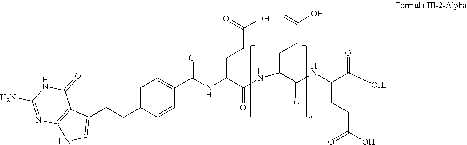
O=C(NC(C(NC(CCC(O)=O)C(NC(C([OH])=O)CCC(O)=O)=O)=O)CCC(O)=O)C1=CC=C(CCC2=CNC3=C2C(=O)NC(N)=N3)C=C1
